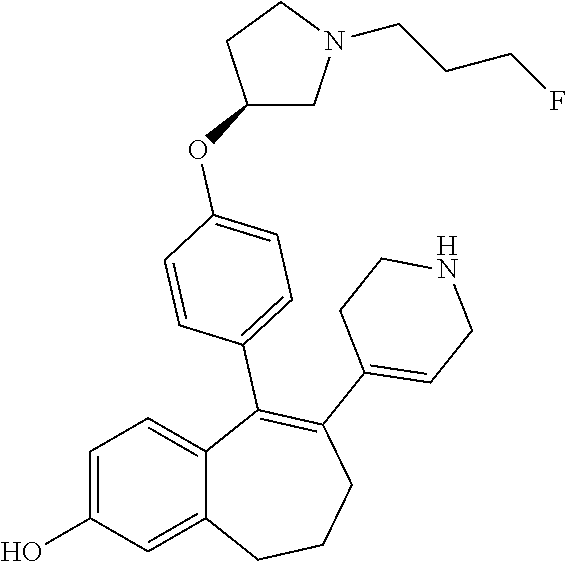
C1=C(O)C=C2C(=C1)C(C1=CC=C(OC3CN(CCCF)CC3)C=C1)=C(C1=CCNCC1)CCC2
